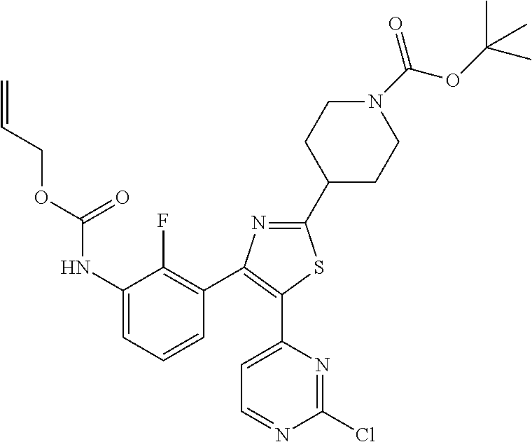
C1(C2CCN(C(OC(C)(C)C)=O)CC2)=NC(C2=C(F)C(NC(OCC=C)=O)=CC=C2)=C(C2=CC=NC(Cl)=N2)S1
